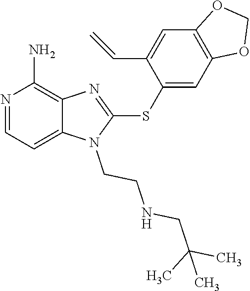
C12=CC=NC(N)=C1N=C(SC1=CC3=C(C=C1C=C)OCO3)N2CCNCC(C)(C)C
